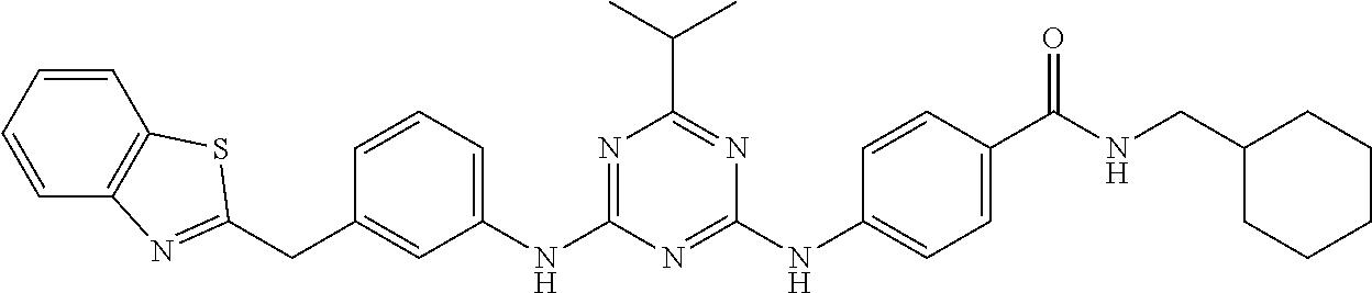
C1=C(NC2=NC(C(C)C)=NC(NC3=CC=C(C(NCC4CCCCC4)=O)C=C3)=N2)C=C(CC2=NC3=C(C=CC=C3)S2)C=C1
